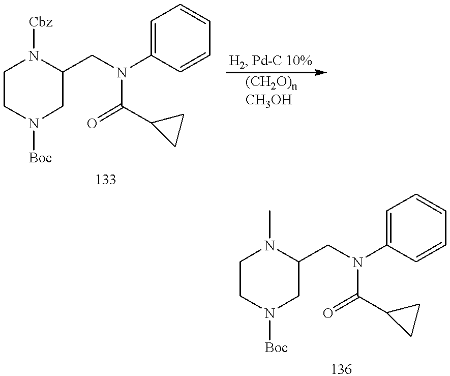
C1N([Cbz])C(CN(C2=CC=CC=C2)C(=O)C2CC2)CN([Boc])C1.C1CN([Boc])CC(CN(C2=CC=CC=C2)C(=O)C2CC2)N1C
